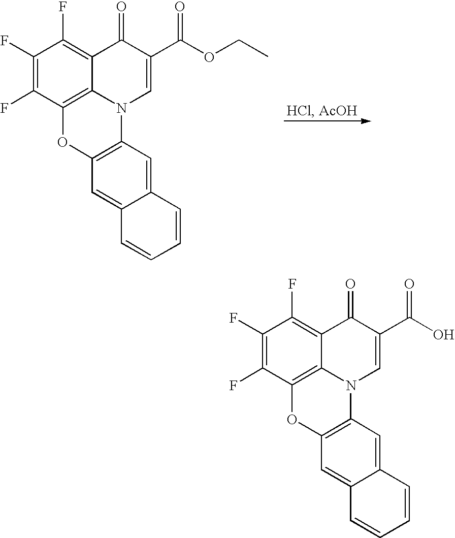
C1(F)=C(F)C2=C3C(=C1F)C(=O)C(C(OCC)=O)=CN3C1=C(O2)C=C2C(=C1)C=CC=C2.C1(F)=C(F)C2=C3C(=C1F)C(=O)C(C(O)=O)=CN3C1=C(O2)C=C2C(=C1)C=CC=C2
